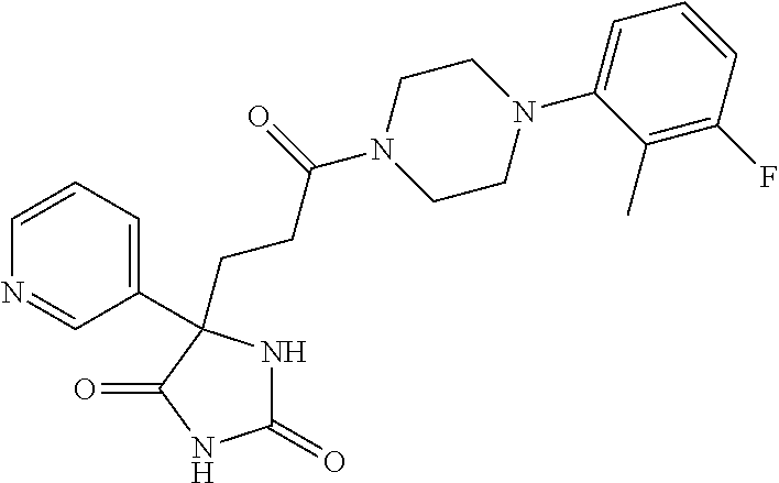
C1(=O)NC(C2=CC=CN=C2)(CCC(N2CCN(C3=CC=CC(F)=C3C)CC2)=O)C(=O)N1
